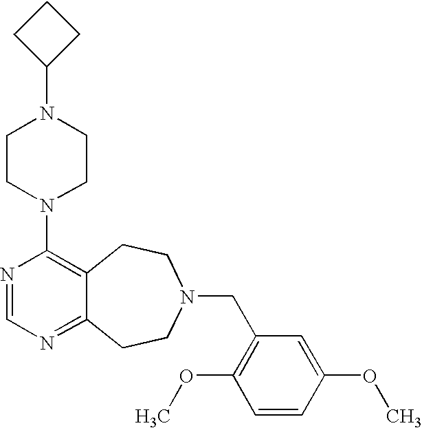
C1CC(N2CCN(C3=C4C(=NC=N3)CCN(CC3=C(OC)C=CC(OC)=C3)CC4)CC2)C1
